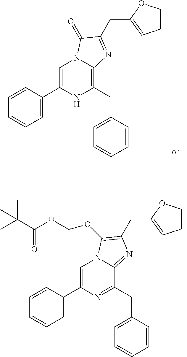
C1=CC(CC2=C3N(C=C(C4=CC=CC=C4)N2)C(=O)C(CC2=CC=CO2)=N3)=CC=C1.C1=CC(CC2=NC(C3=CC=CC=C3)=CN3C2=NC(CC2=CC=CO2)=C3OCOC(C(C)(C)C)=O)=CC=C1
